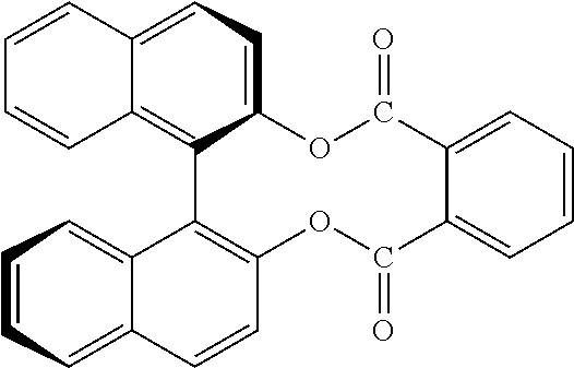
C1=C2C(=C3C(=C1)OC(=O)C1=CC=CC=C1C(=O)OC1=C3C3=CC=CC=C3C=C1)C=CC=C2
